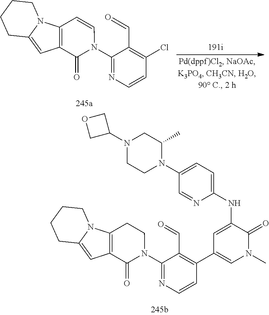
C1(C2=C(C=O)C(N3C(=O)C4=C(CC3)N3C(=C4)CCCC3)=NC=C2)=CN(C)C(=O)C(NC2=CC=C(N3C(C)CN(C4COC4)CC3)C=N2)=C1.ClC1=C(C=O)C(N2C(=O)C3=C(C=C2)N2C(=C3)CCCC2)=NC=C1
